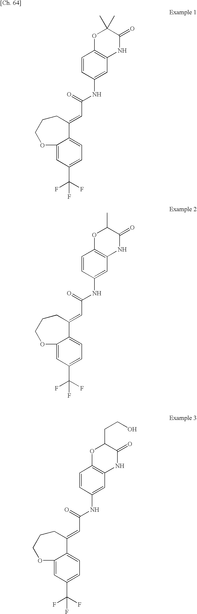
C12=CC(C(F)(F)F)=CC=C1C(=CC(NC1=CC3=C(C=C1)OC(C)(C)C(=O)N3)=O)CCCO2.C12=CC(C(F)(F)F)=CC=C1C(=CC(NC1=CC3=C(C=C1)OC(C)C(=O)N3)=O)CCCO2.C12=CC(C(F)(F)F)=CC=C1C(=CC(NC1=CC3=C(C=C1)OC(CCO)C(=O)N3)=O)CCCO2
